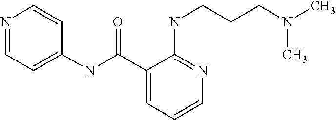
C1=NC=CC(NC(C2=CC=CN=C2NCCCN(C)C)=O)=C1
